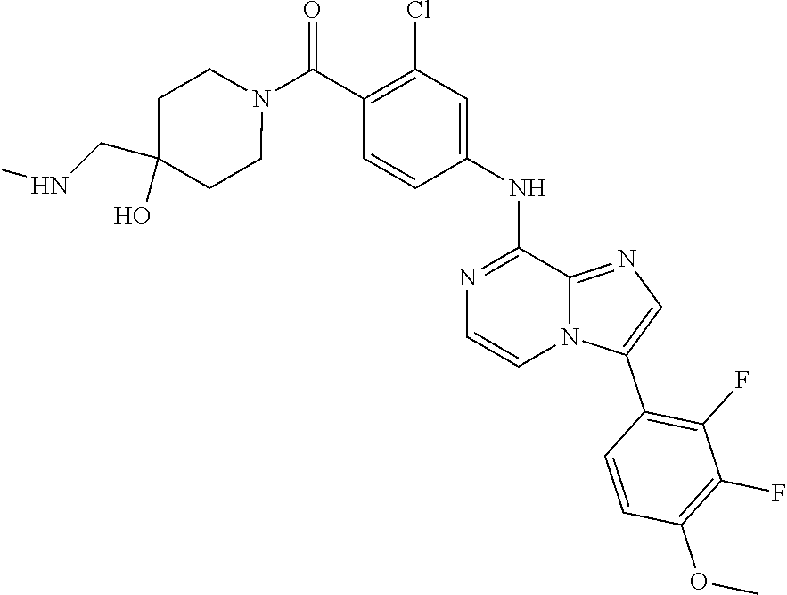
N1=C2C(NC3=CC(Cl)=C(C(N4CCC(CNC)(O)CC4)=O)C=C3)=NC=CN2C(C2=C(F)C(F)=C(OC)C=C2)=C1
